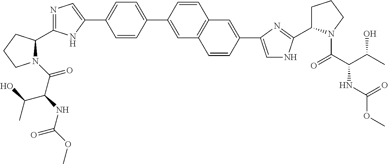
N1(C(C(NC(OC)=O)C(O)C)=O)C(C2=NC=C(C3=CC=C(C4=CC5=C(C=C4)C=C(C4=CNC(C6CCCN6C(C(C(C)O)NC(OC)=O)=O)=N4)C=C5)C=C3)N2)CCC1
